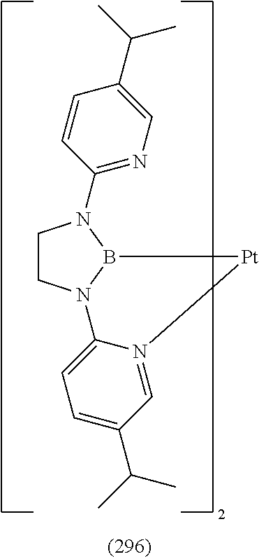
C1CN2B(N1C1=NC=C(C(C)C)C=C1)[Pt]N1=CC(C(C)C)=CC=C21
